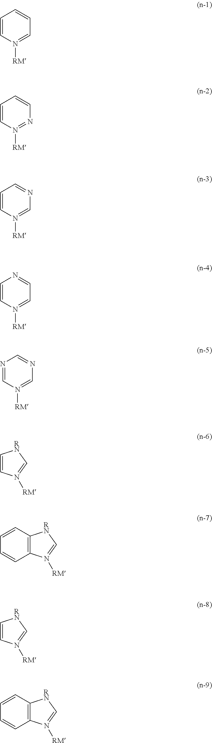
C1=CN([RM])=CC=C1.C1=CN([RM])=NC=C1.C1=CN([RM])=CN=C1.C1=CN([RM])=CC=N1.N1=CN([RM])=CN=C1.C1=CN([RM])=C[RN]1.C12=C(N([RM])=C[RN]1)C=CC=C2.C1=CN([RM])=C[RN]1.C12=C(N([RM])=C[RN]1)C=CC=C2
